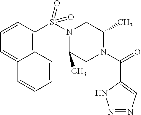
C1=CC(S(N2CC(C)N(C(C3=CN=NN3)=O)CC2C)(=O)=O)=C2C(=C1)C=CC=C2
